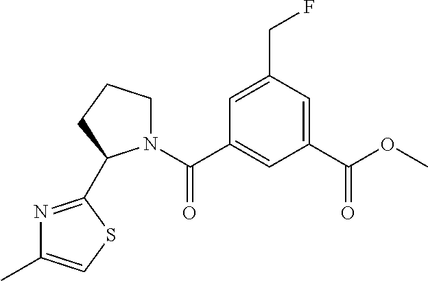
C1=C(CF)C=C(C(=O)OC)C=C1C(=O)N1CCCC1C1=NC(C)=CS1
